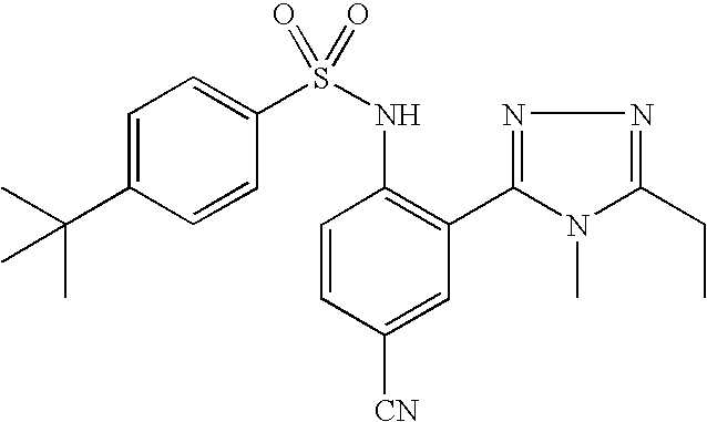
C1=C(C(C)(C)C)C=CC(S(NC2=C(C3=NN=C(CC)N3C)C=C([CN])C=C2)(=O)=O)=C1
